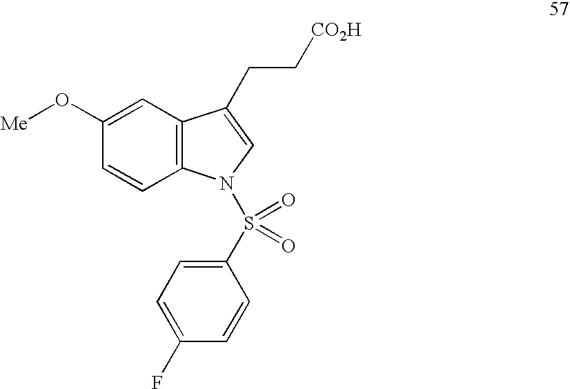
C1=C(O[Me])C=CC2=C1C(CC[CO2H])=CN2S(=O)(=O)C1=CC=C(F)C=C1
